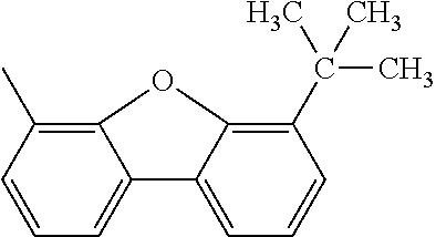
C1=CC=C2C(=C1C)OC1=C(C(C)(C)C)C=CC=C21
